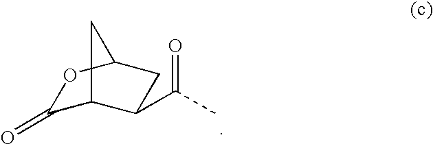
C1(=O)C2C(C(=O)C)CC(O1)C2
